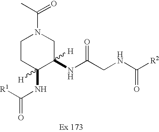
C1CC(NC([R1])=O)([H])C(NC(CNC([R2])=O)=O)([H])CN1C(C)=O
